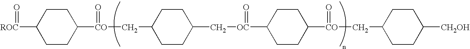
C1([ROC]=O)CCC([CO](CC2CCC(C[OC](C3CCC([CO](CC4CCC([CH2OH])CC4)=O)CC3)=O)CC2)=O)CC1
